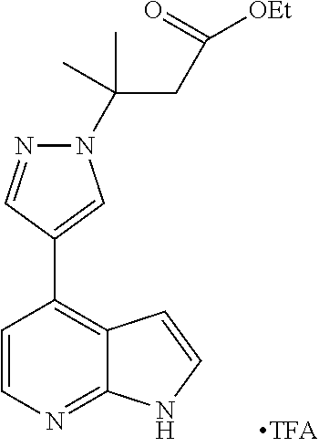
C1=CN=C2C(=C1C1=CN(C(C)(CC(=O)[OEt])C)N=C1)C=CN2
